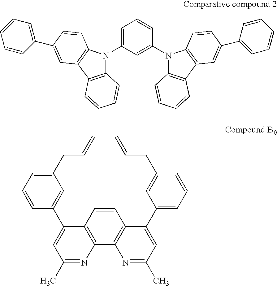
C1=C(N2C3=C(C4=C2C=CC(C2=CC=CC=C2)=C4)C=CC=C3)C=C(N2C3=C(C4=C2C=CC(C2=CC=CC=C2)=C4)C=CC=C3)C=C1.C1=CC2=C(C3=C1C(C1=CC=CC(CC=C)=C1)=CC(C)=N3)N=C(C)C=C2C1=CC(CC=C)=CC=C1
